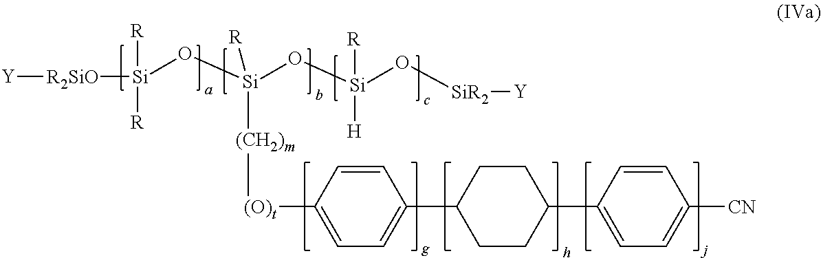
[Y][R2SiO][Si](O[Si](O[Si](O[SiR2][Y])([R])[H])([R])[(CH2)m][(O)t]C1=CC=C(C2CCC(C3=CC=C([CN])C=C3)CC2)C=C1)([R])[R]
